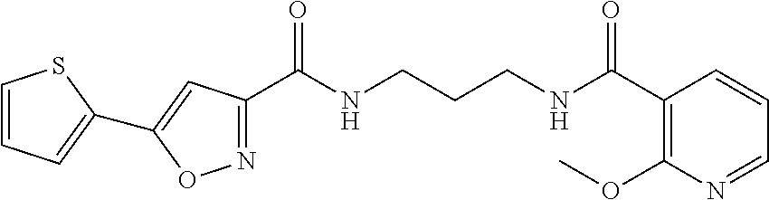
C1(C(NCCCNC(C2=C(OC)N=CC=C2)=O)=O)=NOC(C2=CC=CS2)=C1
